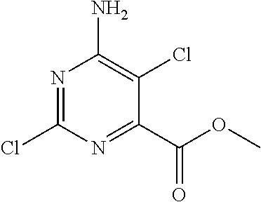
ClC1=NC(N)=C(Cl)C(C(OC)=O)=N1
